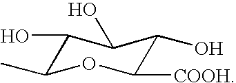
C1(O)C(C)OC([COOH])C(O)C1O
